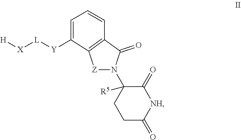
C1=C([Y][L][X][H])C2=C(C=C1)C(=O)N(C1([R5])C(=O)[NH]C(=O)CC1)[Z]2
